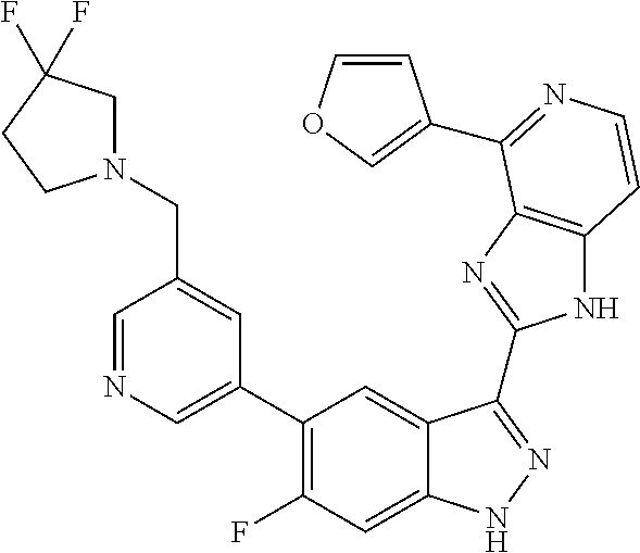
C1=C(C2=C(F)C=C3C(=C2)C(C2=NC4=C(N2)C=CN=C4C2=COC=C2)=NN3)C=C(CN2CC(F)(F)CC2)C=N1
